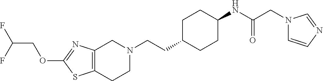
C12=C(CCN(CCC3CCC(NC(CN4C=CN=C4)=O)CC3)C1)SC(OCC(F)F)=N2
